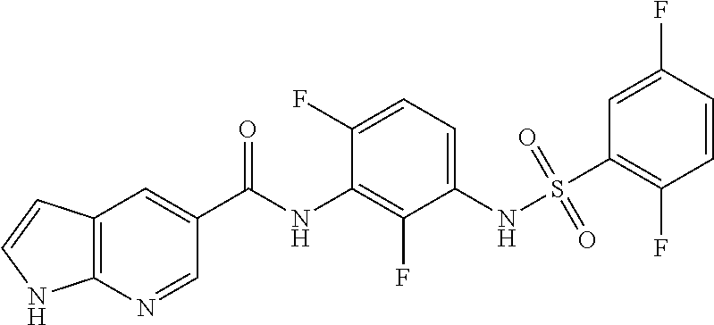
C12=C(N=CC(C(NC3=C(F)C(NS(=O)(=O)C4=C(F)C=CC(F)=C4)=CC=C3F)=O)=C1)NC=C2
